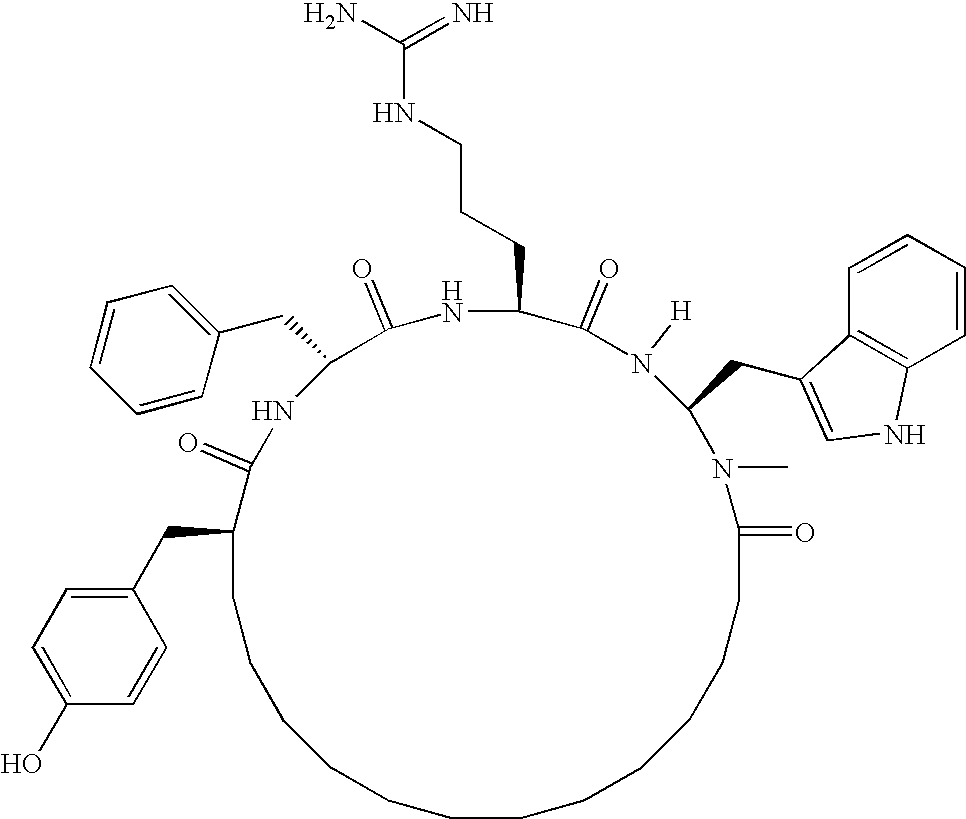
C1(CC2=CC=CC=C2)C(=O)NC(CCCNC(N)=N)C(=O)N([H])C(CC2=CNC3=C2C=CC=C3)N(C)C(=O)CCCCCCCCCCCCC(CC2=CC=C(O)C=C2)C(=O)N1
